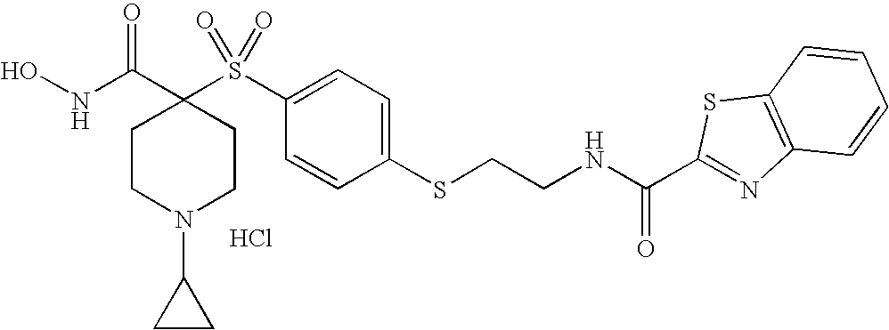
Cl.N(C(C1(S(C2=CC=C(SCCNC(C3=NC4=C(S3)C=CC=C4)=O)C=C2)(=O)=O)CCN(C2CC2)CC1)=O)O
